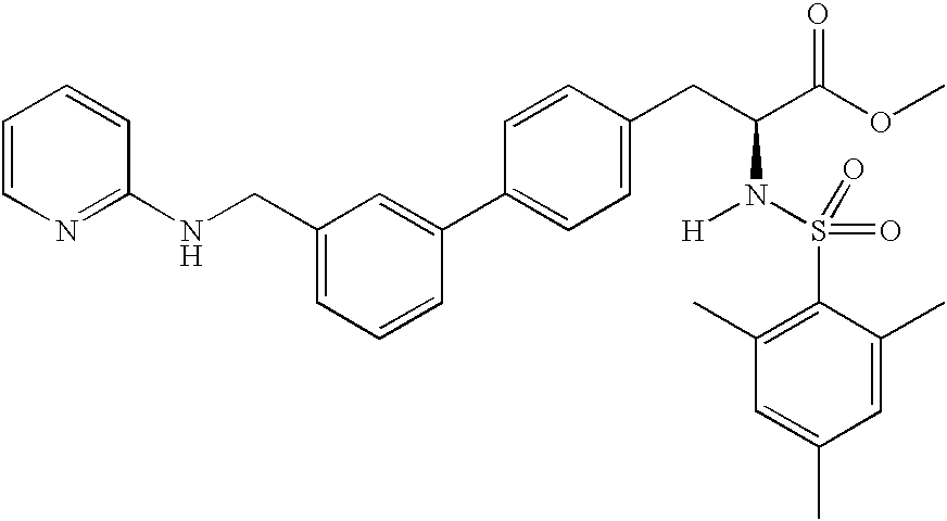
C(C1=CC=CC(C2=CC=C(CC(C(OC)=O)N(S(=O)(=O)C3=C(C)C=C(C)C=C3C)[H])C=C2)=C1)NC1=NC=CC=C1
